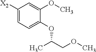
C1([X2])=CC=C(OC(COC)C)C(OC)=C1
